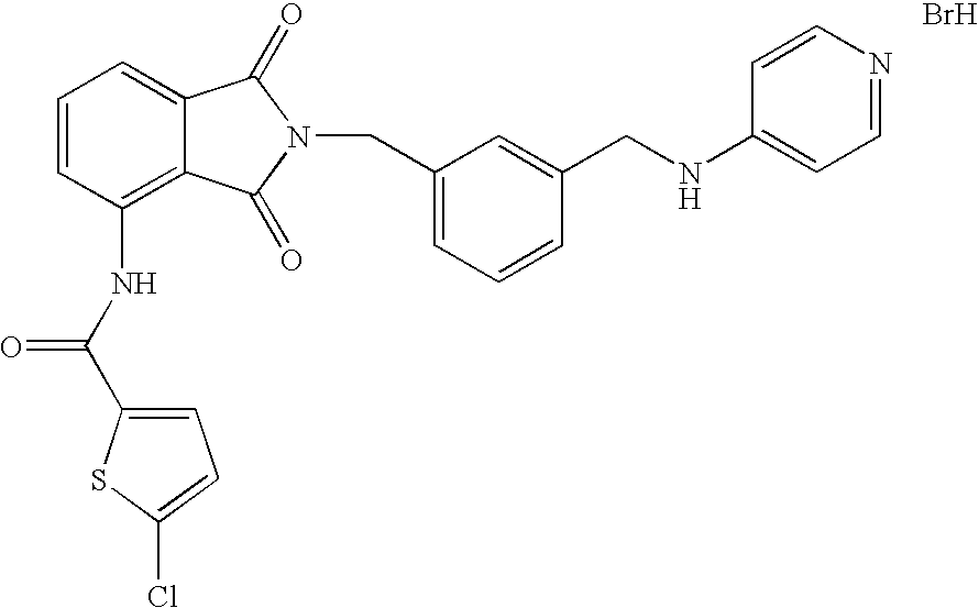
C1=C2C(=C(NC(C3=CC=C(Cl)S3)=O)C=C1)C(=O)N(CC1=CC=CC(CNC3=CC=NC=C3)=C1)C2=O.Br
